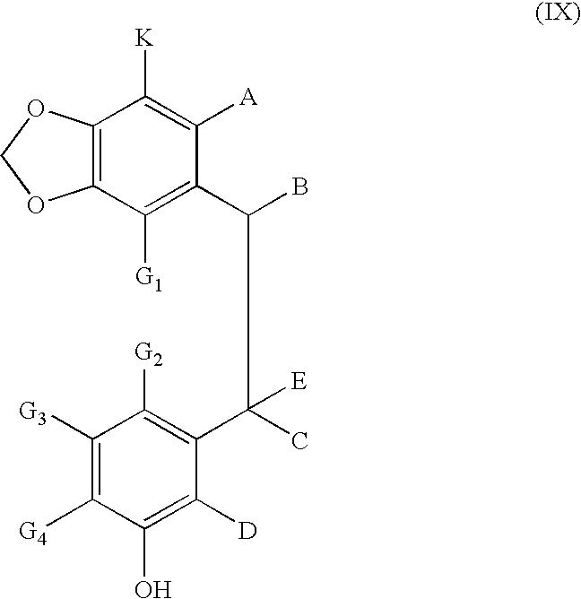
C12=C(C([G1])=C(C(B)C(C3=C([G2])C([G3])=C([G4])C(O)=C3[D])(C)[E])C([A])=C1[K])OCO2
